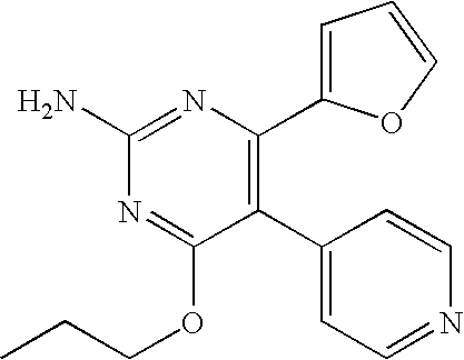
C1(N)=NC(C2=CC=CO2)=C(C2=CC=NC=C2)C(OCCC)=N1
